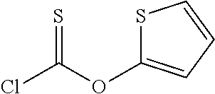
S1C(OC(Cl)=S)=CC=C1
